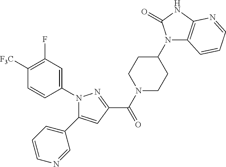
C1([F3C])=C(F)C=C(N2C(C3=CC=CN=C3)=CC(C(N3CCC(N4C5=C(NC4=O)N=CC=C5)CC3)=O)=N2)C=C1
